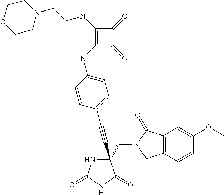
C(#CC1(CN2C(=O)C3=C(C2)C=CC(OC)=C3)NC(=O)NC1=O)C1=CC=C(NC2=C(NCCN3CCOCC3)C(=O)C2=O)C=C1
